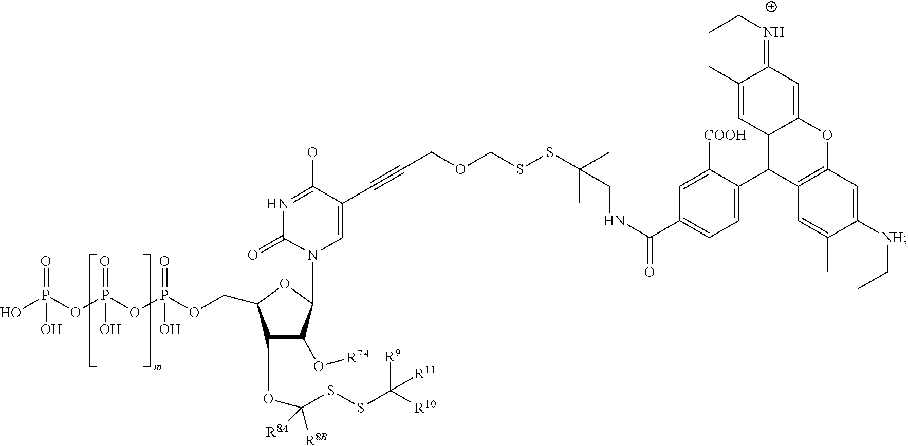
O1C(COP(OP(OP(O)(O)=O)(O)=O)(O)=O)C(OC([R8B])([R8A])SSC([R11])([R9])[R10])C(O[R7A])C1N1C=C(C#CCOCSSC(CNC(C2=CC=C(C3C4=C(OC5=CC(=NCC)C(C)=CC35)C=C([NH]CC)C(C)=C4)C([COOH])=C2)=O)(C)C)C(O)=NC1=O
